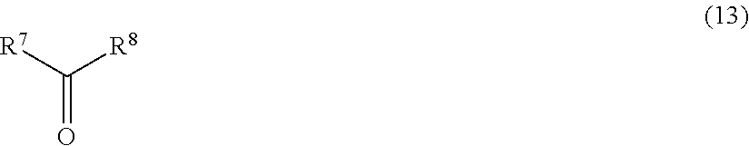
C(=O)([R7])[R8]
